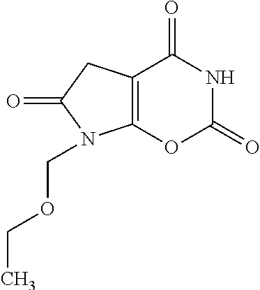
C12=C(OC(=O)NC1=O)N(COCC)C(=O)C2
